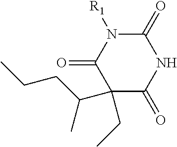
C1(=O)N([R1])C(=O)C(CC)(C(C)CCC)C(=O)N1
